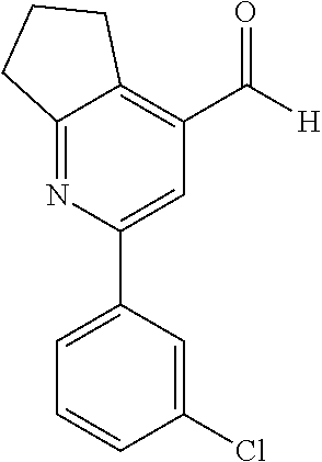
C1=C(C2=CC=CC(Cl)=C2)N=C2C(=C1C([H])=O)CCC2
